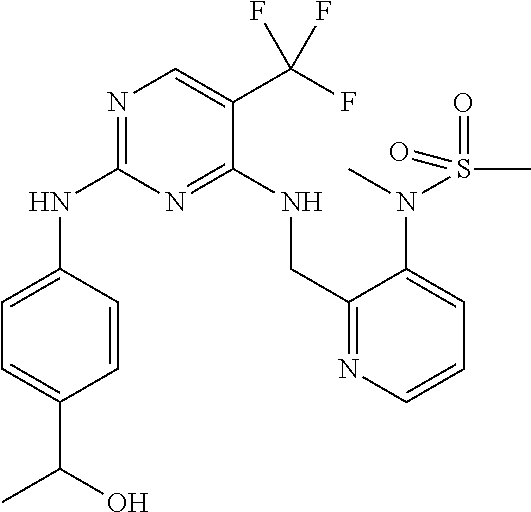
N1=C(NC2=CC=C(C(O)C)C=C2)N=C(NCC2=NC=CC=C2N(C)S(C)(=O)=O)C(C(F)(F)F)=C1
